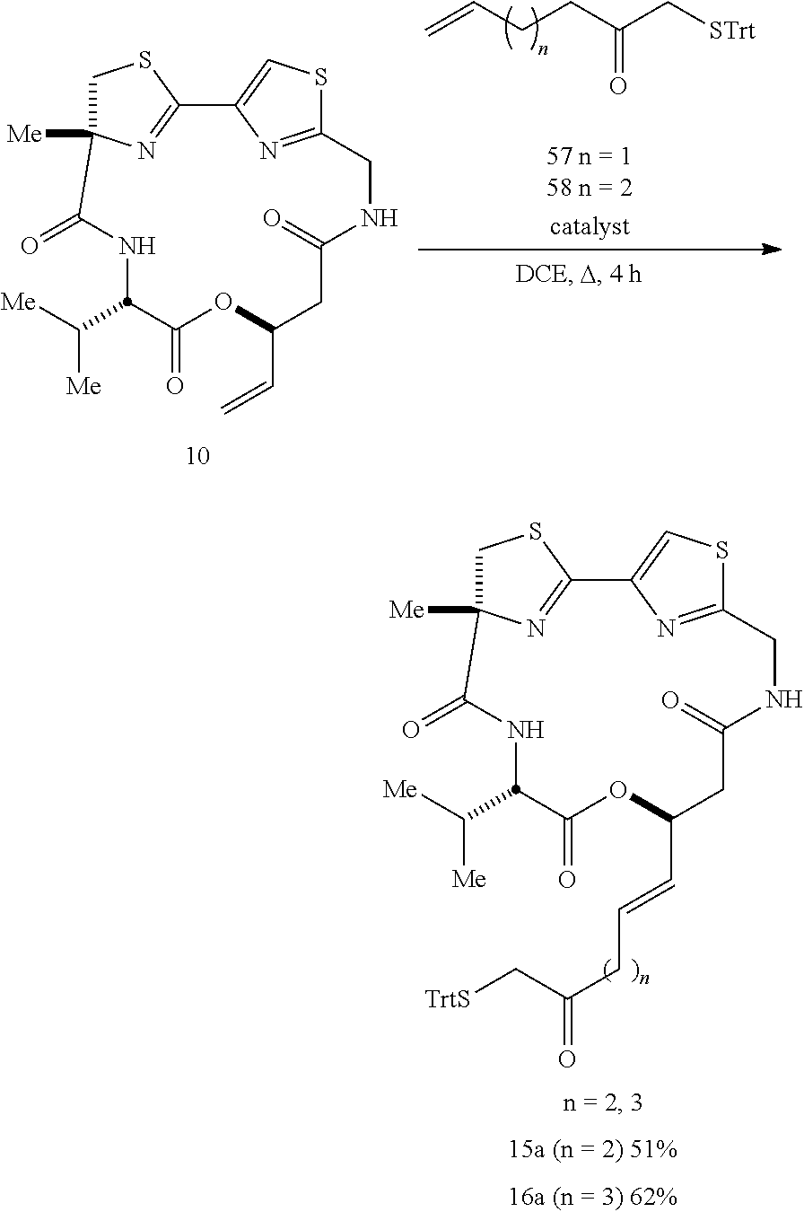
C1C2([Me])N=C(S1)C1=CSC(=N1)CNC(=O)CC(C=C)OC(=O)C(C([Me])[Me])NC2=O.C=CCCC(C[STrt])=O.C1C2([Me])N=C(S1)C1=CSC(=N1)CNC(=O)CC(C=CCC(C[TrtS])=O)OC(=O)C(C([Me])[Me])NC2=O
